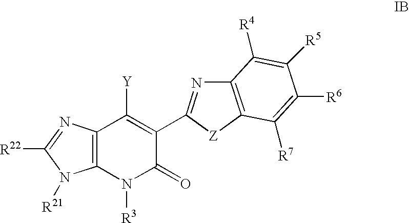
C1(C2=NC3=C([Z]2)C([R7])=C([R6])C([R5])=C3[R4])=C([Y])C2=C(N([R3])C1=O)N([R21])C([R22])=N2
